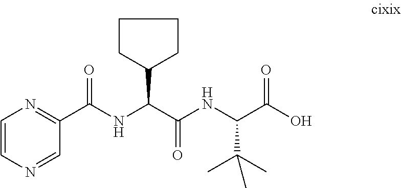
C1CC(C(C(NC(C(O)=O)C(C)(C)C)=O)NC(C2=NC=CN=C2)=O)CC1
